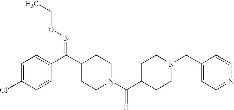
C1=C(Cl)C=CC(C(=NOCC)C2CCN(C(=O)C3CCN(CC4=CC=NC=C4)CC3)CC2)=C1
